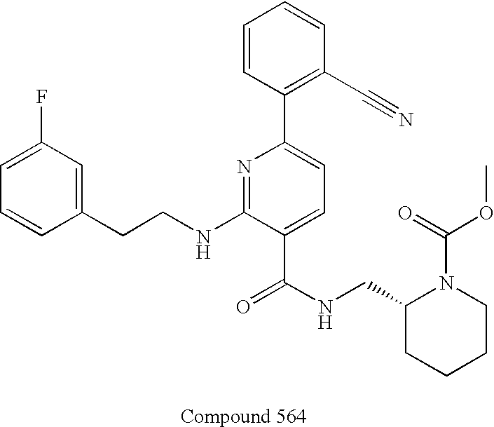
C1=CC(CCNC2=NC(C3=C(C#N)C=CC=C3)=CC=C2C(NCC2CCCCN2C(OC)=O)=O)=CC(F)=C1
